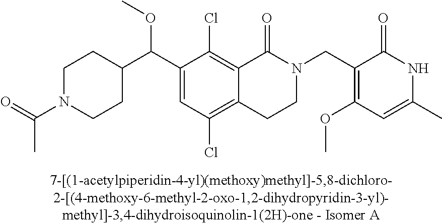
C12=C(Cl)C=C(C(C3CCN(C(=O)C)CC3)OC)C(Cl)=C1C(=O)N(CC1=C(OC)C=C(C)NC1=O)CC2
